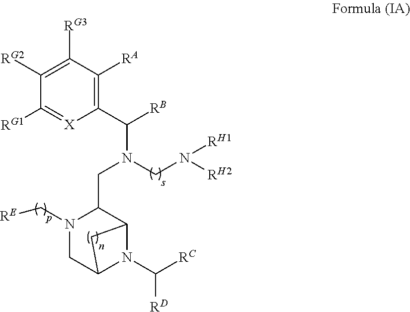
C1([RG1])=[X]C(C(N(CN([RH2])[RH1])CC2N(C[RE])CC3N(C([RC])[RD])C2C3)[RB])=C([RA])C([RG3])=C1[RG2]
